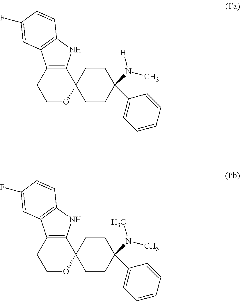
C12=C(C3(OCC1)CCC(N(C)[H])(C1=CC=CC=C1)CC3)NC1=C2C=C(F)C=C1.C12=C(C3(OCC1)CCC(N(C)C)(C1=CC=CC=C1)CC3)NC1=C2C=C(F)C=C1
